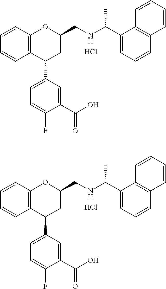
Cl.C1=CC2=C(C=C1)OC(CNC(C1=CC=CC3=C1C=CC=C3)C)CC2C1=CC=C(F)C(C(O)=O)=C1.Cl.C1=CC2=C(C=C1)OC(CNC(C1=CC=CC3=C1C=CC=C3)C)CC2C1=CC=C(F)C(C(O)=O)=C1
